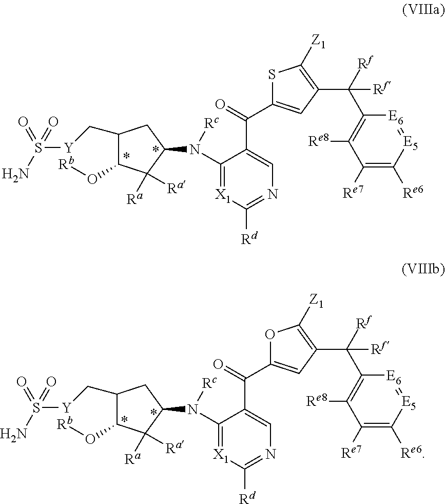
C1(C[Y]S(N)(=O)=O)C(O[Rb])C([Ra])([Ra])C(N(C2=[X1]C([Rd])=NC=C2C(=O)C2=CC(C([Rf])(C3=C([Re8])C([Re7])=C([Re6])[E5]=[E6]3)[Rf])=C([Z1])S2)[Rc])C1.C1(C[Y]S(N)(=O)=O)C(O[Rb])C([Ra])([Ra])C(N(C2=[X1]C([Rd])=NC=C2C(=O)C2=CC(C([Rf])(C3=C([Re8])C([Re7])=C([Re6])[E5]=[E6]3)[Rf])=C([Z1])O2)[Rc])C1
